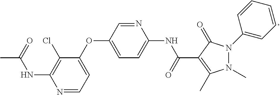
C1(OC2=CC=C(NC(C3=C(C)N(C)N(C4=CC=CC=C4)C3=O)=O)N=C2)=CC=NC(NC(=O)C)=C1Cl
